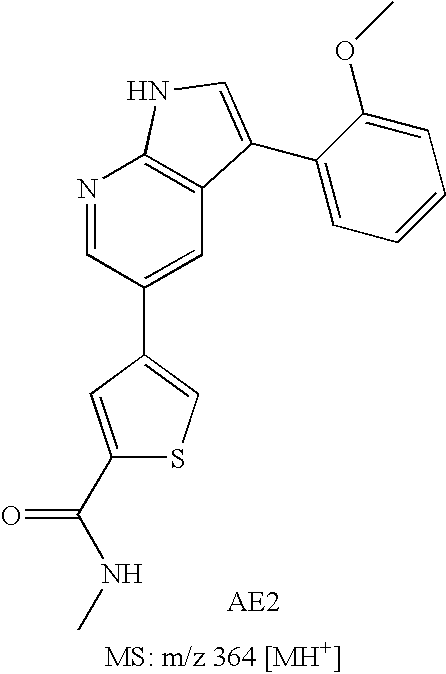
C1(C2=CSC(C(NC)=O)=C2)=CC2=C(N=C1)NC=C2C1=CC=CC=C1OC
